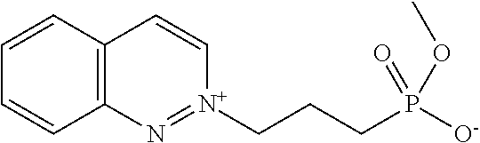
C12=C(C=CC=C1)C=C[N+](CCCP([O-])(=O)OC)=N2
